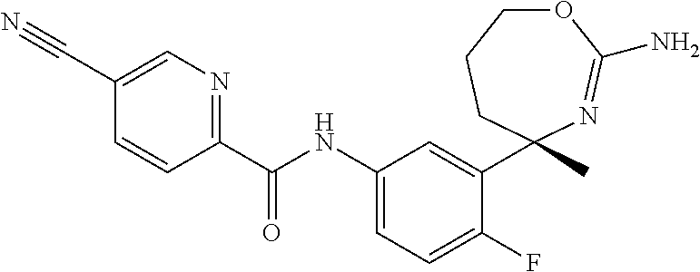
C1(C(NC2=CC=C(F)C(C3(C)CCCOC(N)=N3)=C2)=O)=NC=C(C#N)C=C1
